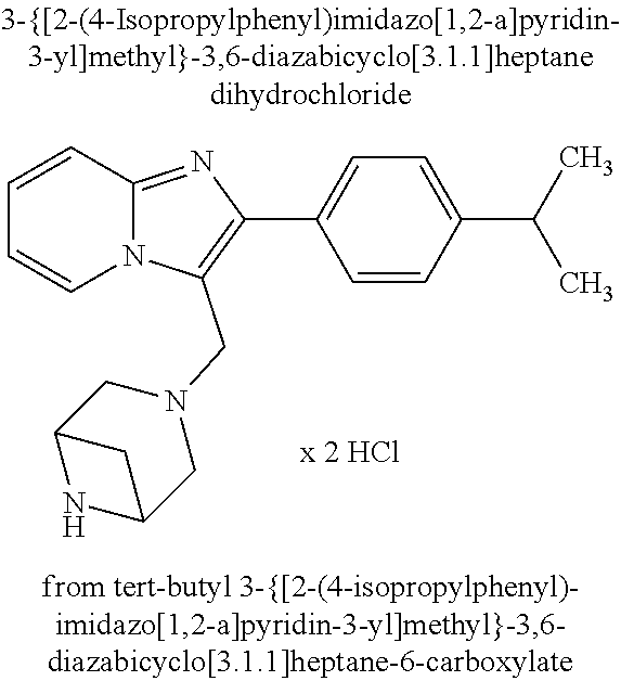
C1=CC2=NC(C3=CC=C(C(C)C)C=C3)=C(CN3CC4NC(C3)C4)N2C=C1
